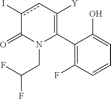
C1(C2=C([Y])cc(I)C(=O)N2CC(F)F)=C(F)C=CC=C1O
